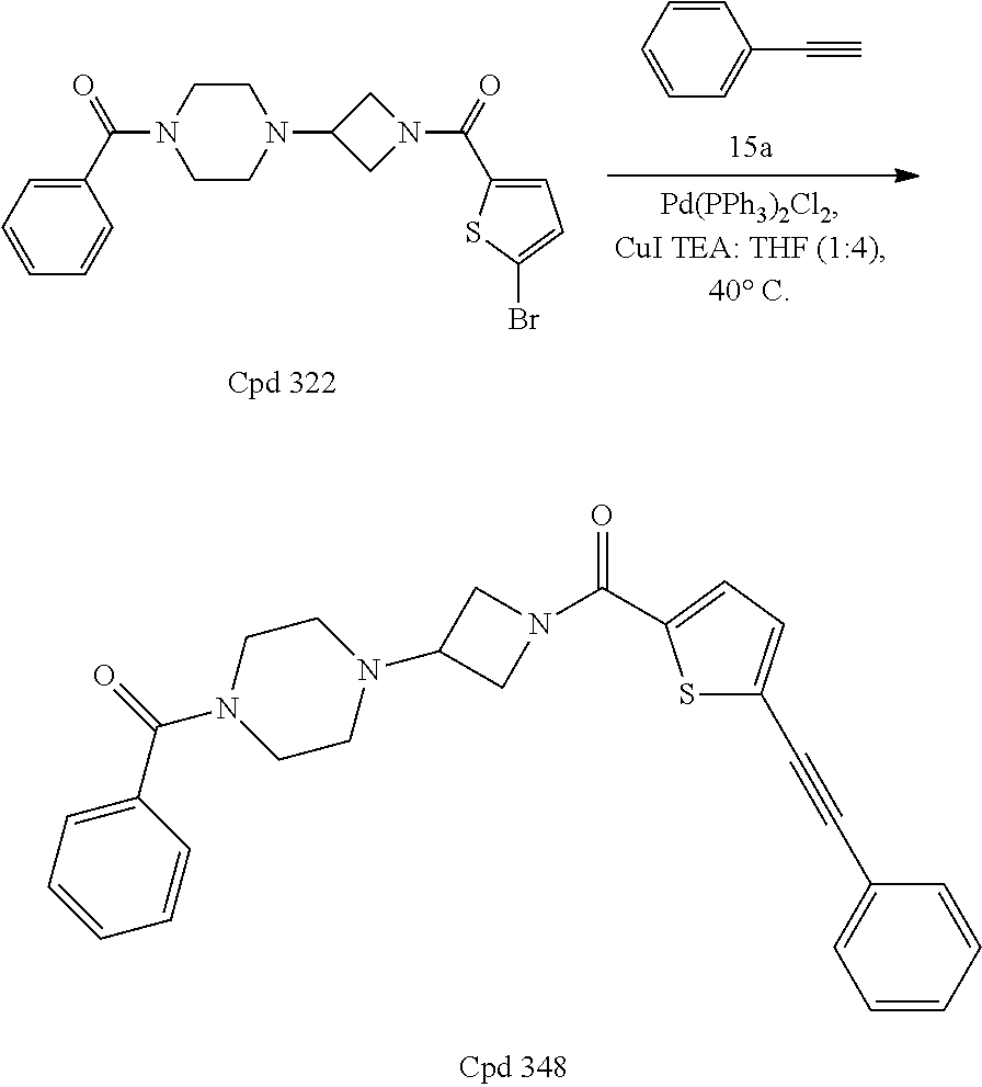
C1=CC=CC=C1C#C.C1(C(=O)N2CCN(C3CN(C(=O)C4=CC=C(Br)S4)C3)CC2)=CC=CC=C1.C1=CC(C(=O)N2CCN(C3CN(C(C4=CC=C(C#CC5=CC=CC=C5)S4)=O)C3)CC2)=CC=C1
